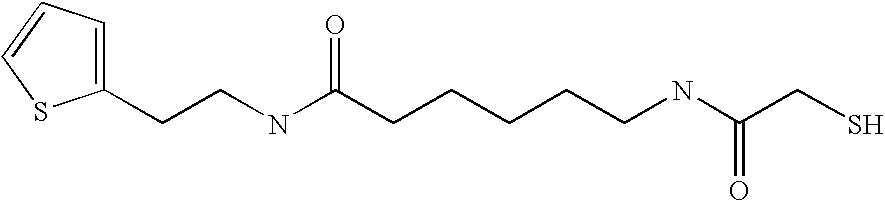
C1=C(CCNC(CCCCCNC(CS)=O)=O)SC=C1
